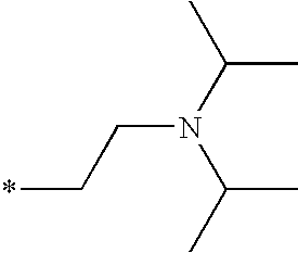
C(C)(N(C(C)C)CC*)C
